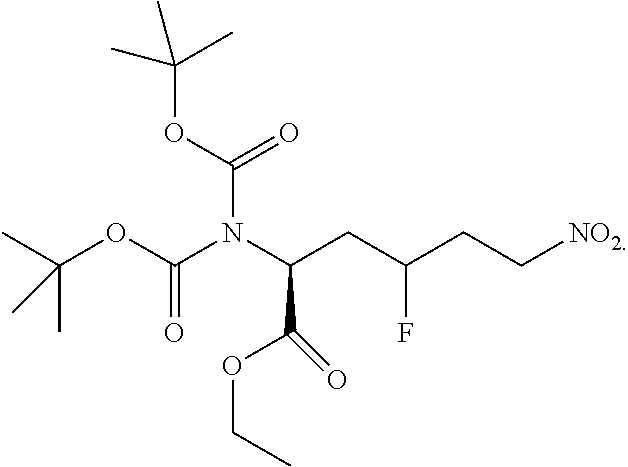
N(C(CC(CC[NO2])F)C(=O)OCC)(C(OC(C)(C)C)=O)C(OC(C)(C)C)=O
